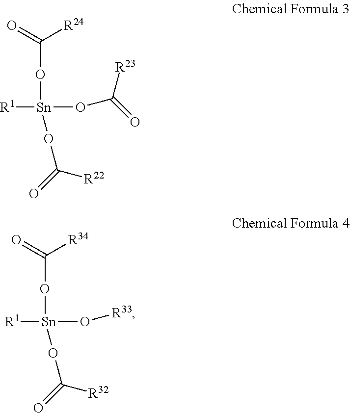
[R1][Sn](OC(=O)[R23])(OC(=O)[R24])OC(=O)[R22].[R1][Sn](O[R33])(OC(=O)[R34])OC(=O)[R32]
